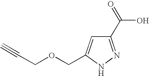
C1(C(=O)O)=NNC(COCC#C)=C1
